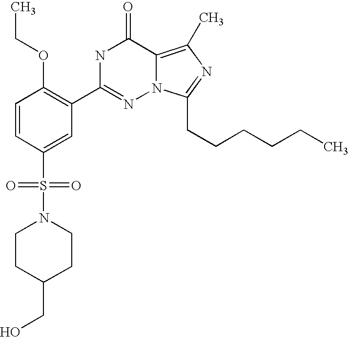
C1=CC(S(N2CCC(CO)CC2)(=O)=O)=CC(C2=NN3C(=C(C)N=C3CCCCCC)C(=O)N2)=C1OCC
